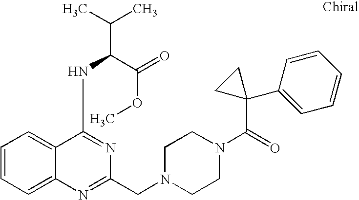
C1=CC=C2C(=C1)C(NC(C(C)C)C(=O)OC)=NC(CN1CCN(C(=O)C3(C4=CC=CC=C4)CC3)CC1)=N2
